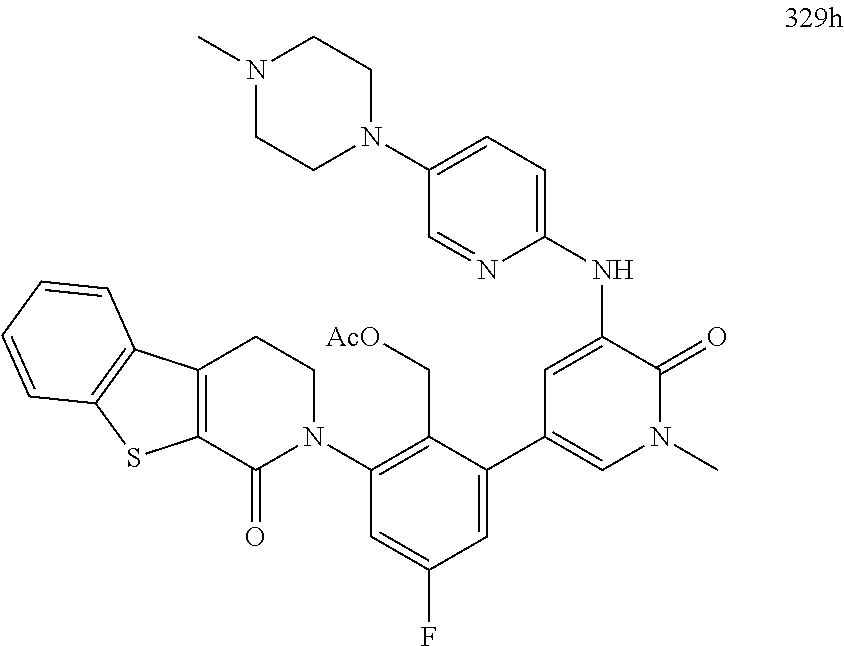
C1=C(NC2=CC=C(N3CCN(C)CC3)C=N2)C(=O)N(C)C=C1C1=CC(F)=CC(N2CCC3=C(C2=O)SC2=C3C=CC=C2)=C1C[AcO]
